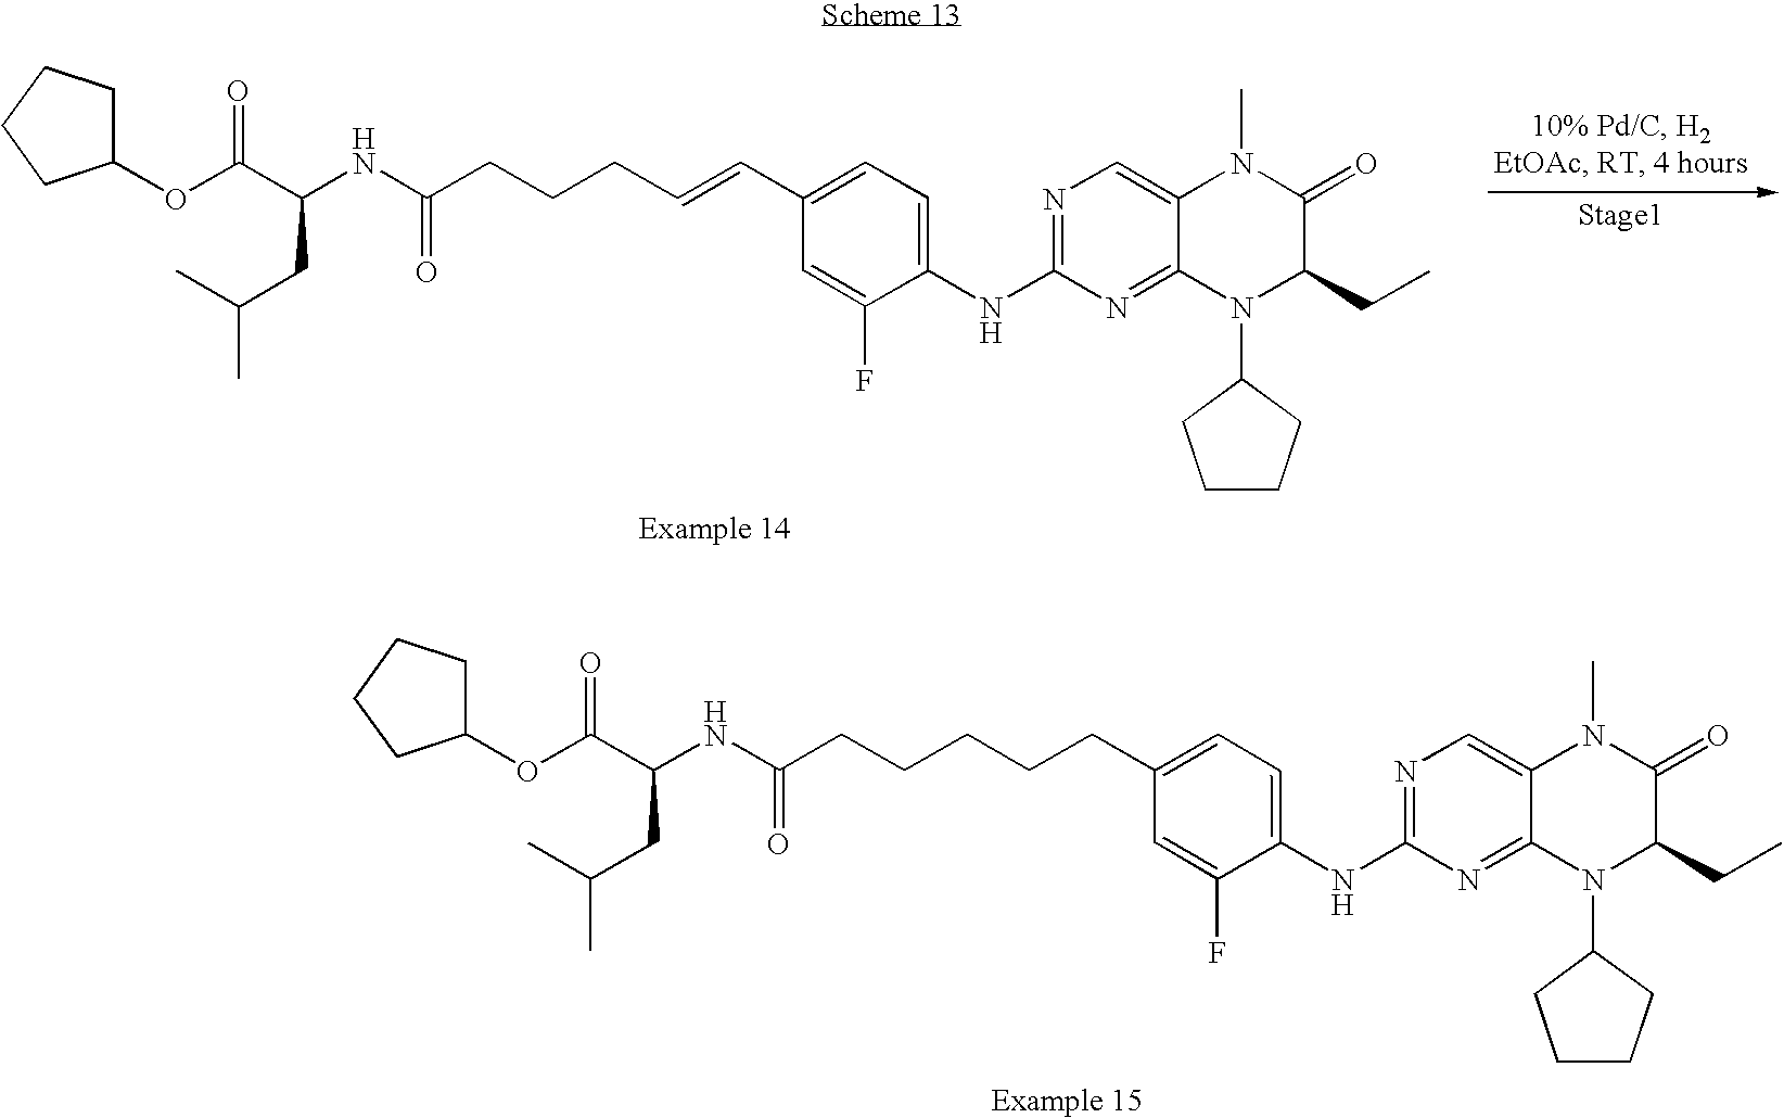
N1=C(NC2=CC=C(C=CCCCC(NC(C(OC3CCCC3)=O)CC(C)C)=O)C=C2F)N=C2C(=C1)N(C)C(=O)C(CC)N2C1CCCC1.N1=C(NC2=CC=C(CCCCCC(NC(C(OC3CCCC3)=O)CC(C)C)=O)C=C2F)N=C2C(=C1)N(C)C(=O)C(CC)N2C1CCCC1
